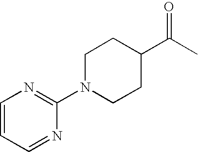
C1(N2CCC(C(C)=O)CC2)=NC=CC=N1
